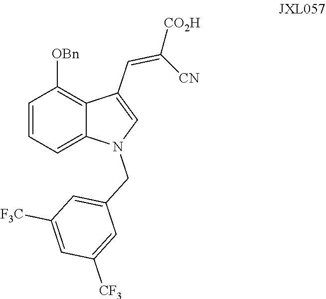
C1=CC=C2C(=C1[OBn])C(C=C([CO2H])[CN])=CN2CC1=CC([F3C])=CC([CF3])=C1
